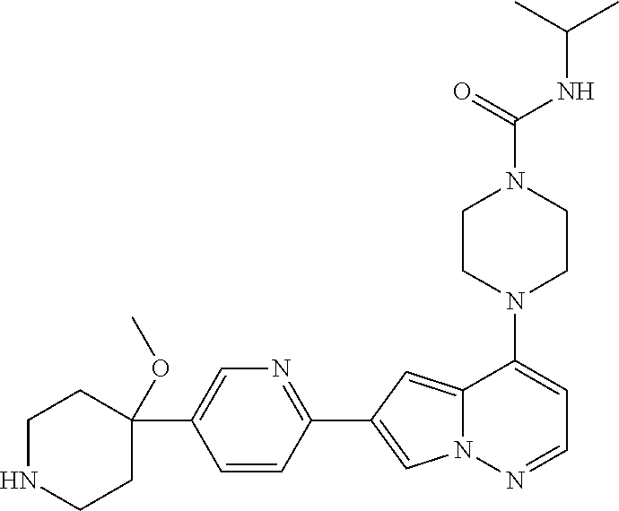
N1(C2=CC=NN3C2=CC(C2=NC=C(C4(OC)CCNCC4)C=C2)=C3)CCN(C(NC(C)C)=O)CC1
